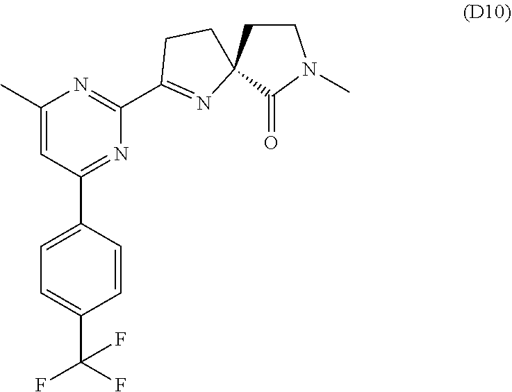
C1(C)=CC(C2=CC=C(C(F)(F)F)C=C2)=NC(C2=NC3(CCN(C)C3=O)CC2)=N1
